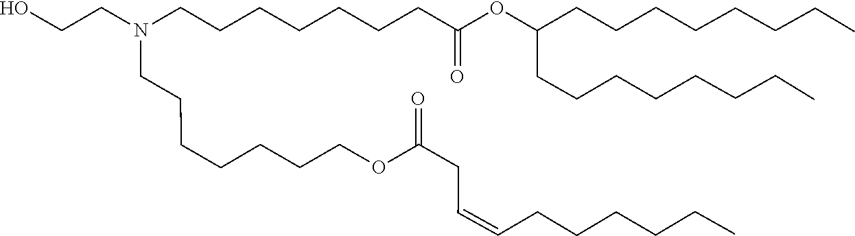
C(CCCCOC(CC=CCCCCCC)=O)CCN(CCCCCCCC(=O)OC(CCCCCCCC)CCCCCCCC)CCO
